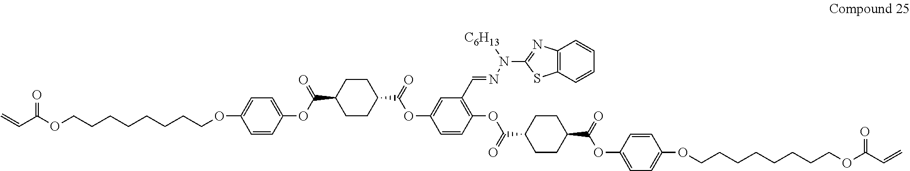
C1=CC(OC(C2CCC(C(OC3=CC(C=NN(C4=NC5=C(S4)C=CC=C5)[C6H13])=C(OC(=O)C4CCC(C(OC5=CC=C(OCCCCCCCCOC(C=C)=O)C=C5)=O)CC4)C=C3)=O)CC2)=O)=CC=C1OCCCCCCCCOC(C=C)=O
